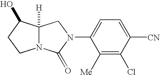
N12C([H])(C(O)CC1)CN(C1=CC=C([CN])C(Cl)=C1[Me])C2=O
